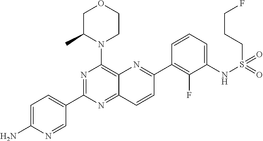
C1=C(N)N=CC(C2=NC(N3CCOCC3C)=C3C(=N2)C=CC(C2=C(F)C(NS(=O)(=O)CCCF)=CC=C2)=N3)=C1
